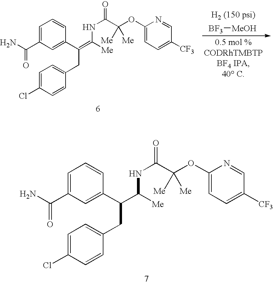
C1=C(C(N)=O)C=C(C(C([Me])NC(C(OC2=CC=C([CF3])C=N2)([Me])[Me])=O)CC2=CC=C(Cl)C=C2)C=C1.C1=C(C(N)=O)C=C(C(=C([Me])NC(C(OC2=CC=C([CF3])C=N2)([Me])[Me])=O)CC2=CC=C(Cl)C=C2)C=C1.[MeOH][BF3]
